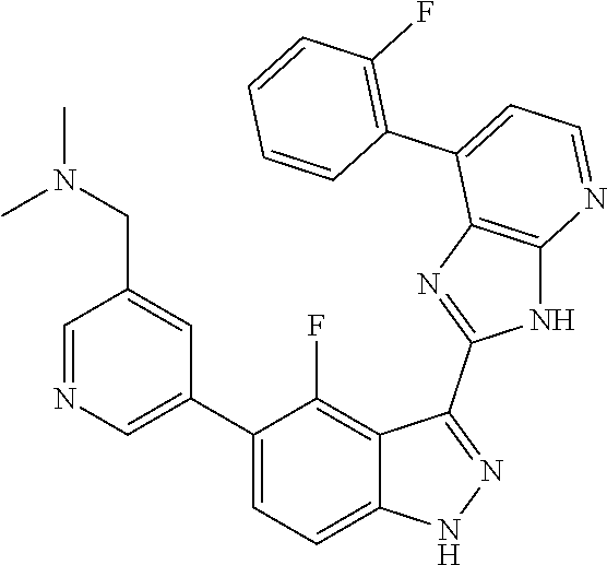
C1=NC=C(C2=CC=C3C(=C2F)C(C2=NC4=C(N2)N=CC=C4C2=C(F)C=CC=C2)=NN3)C=C1CN(C)C
